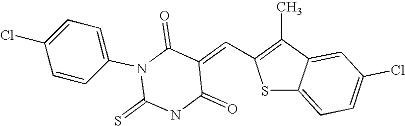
C1(C)=C(C=C2C(=O)N(C3=CC=C(Cl)C=C3)C(=S)NC2=O)SC2=CC=C(Cl)C=C12
